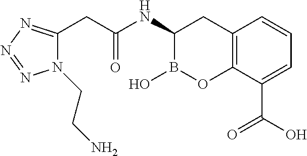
C12=C(C(C(O)=O)=CC=C1)OB(O)C(NC(CC1=NN=NN1CCN)=O)C2
